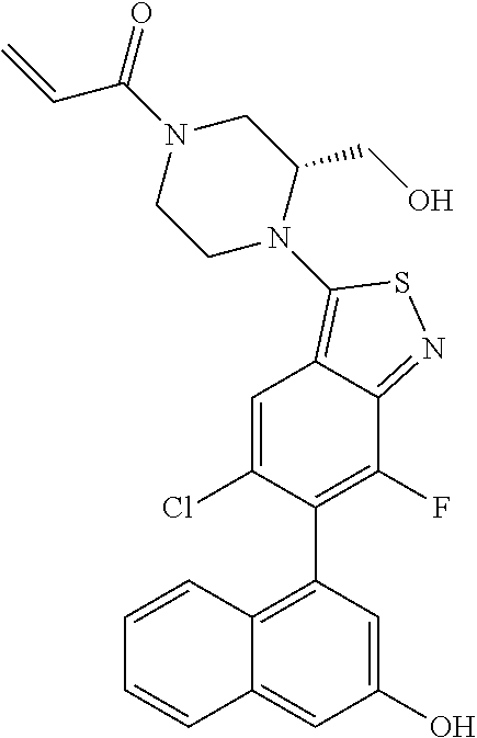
C12=C(C3=C(F)C4=NSC(N5C(CO)CN(C(=O)C=C)CC5)=C4C=C3Cl)C=C(O)C=C1C=CC=C2
